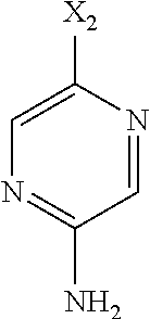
C1=C([X2])N=CC(N)=N1
